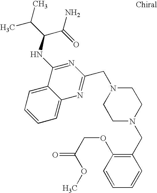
C1=C2C(=CC=C1)C(NC(C(C)C)C(=O)N)=NC(CN1CCN(CC3=C(OCC(=O)OC)C=CC=C3)CC1)=N2
